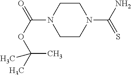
C1CN(C(OC(C)(C)C)=O)CCN1C(N)=S
